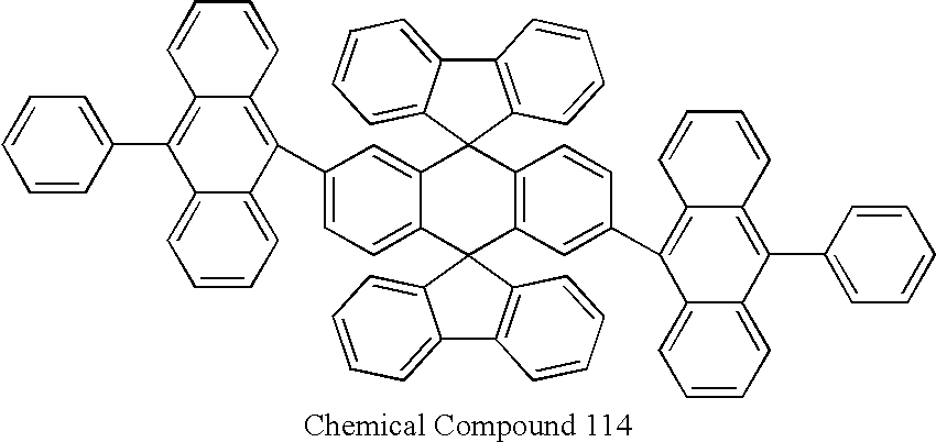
C12=CC(C3=C4C(=C(C5=CC=CC=C5)C5=CC=CC=C35)C=CC=C4)=CC=C1C1(C3=C(C=CC(C4=C5C(=C(C6=CC=CC=C6)C6=CC=CC=C46)C=CC=C5)=C3)C23C2=CC=CC=C2C2=C3C=CC=C2)C2=C(C3=CC=CC=C31)C=CC=C2
